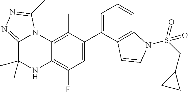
C1(C2=CC=CC3=C2C=CN3S(CC2CC2)(=O)=O)=CC(F)=C2C(=C1C)N1C(=NN=C1C)C(C)(C)N2
